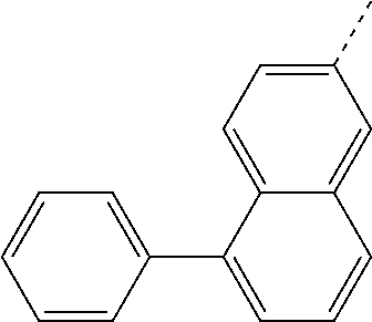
C1(C)=CC=C2C(=C1)C=CC=C2C1=CC=CC=C1
